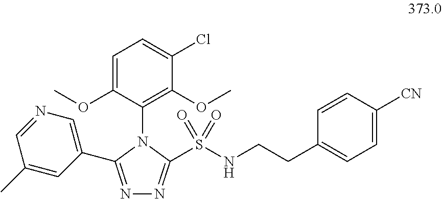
C1=C(OC)C(N2C(C3=CN=CC(C)=C3)=NN=C2S(NCCC2=CC=C([CN])C=C2)(=O)=O)=C(OC)C(Cl)=C1
